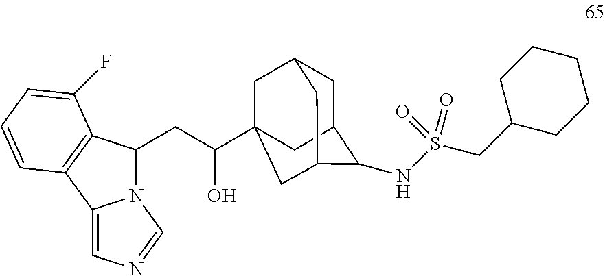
N12C(CC(O)C34CC5CC(C(NS(CC6CCCCC6)(=O)=O)C(C3)C5)C4)C3=C(C1=CN=C2)C=CC=C3F
